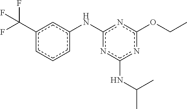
CCOc1nc(Nc2cccc(C(F)(F)F)c2)nc(NC(C)C)n1
